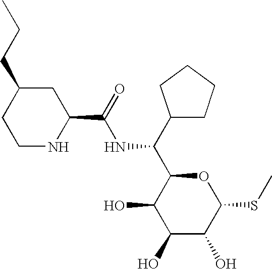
C(NC(C1C(O)C(O)C(O)C(SC)O1)C1CCCC1)(=O)C1NCCC(CCC)C1
